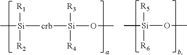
C[Si]([crb][Si](OC)([R3])[R4])([R1])[R2].[Si](OC)([R5])([R6])C
